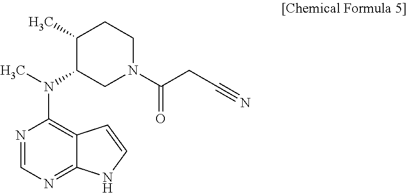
N(C1=C2C(=NC=N1)NC=C2)(C)C1CN(C(CC#N)=O)CCC1C
